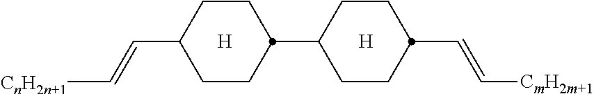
C(=C[CmH2m+1])C1CCC(C2CCC(C=C[CnH2n+1])CC2)CC1.[H].[H]
